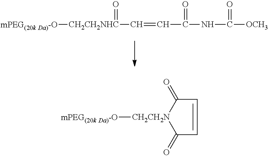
[mPEG(20k Da)-O][CH2CH2NHC](C=CC(NC([OCH3])=O)=O)=O.C1=CC(=O)[CH2CH2N]([mPEG(20k Da)-O])C1=O
